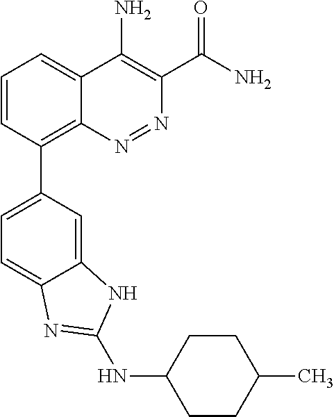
C1=CC(C2=CC=C3C(=C2)NC(NC2CCC(C)CC2)=N3)=C2C(=C1)C(N)=C(C(N)=O)N=N2
